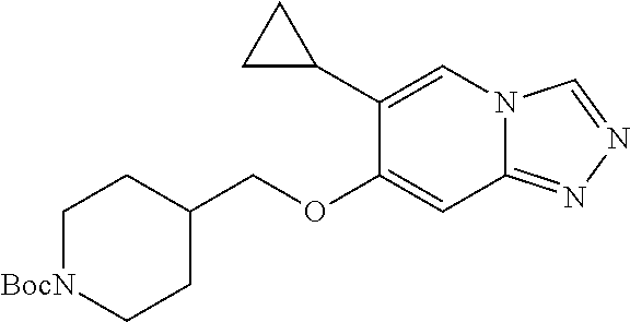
C1(OCC2CC[BocN]CC2)=CC2=NN=CN2C=C1C1CC1
